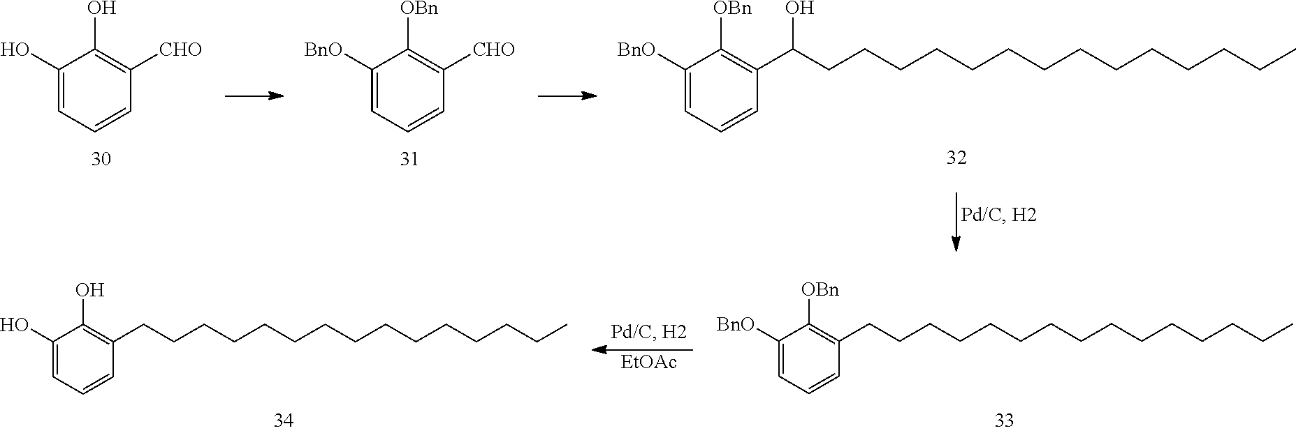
C1(O)=CC=CC([CHO])=C1O.C1([BnO])=CC=CC([CHO])=C1[OBn].C1([BnO])=CC=CC(C(CCCCCCCCCCCCCC)O)=C1[OBn].[EtOAc].C1(O)=CC=CC(CCCCCCCCCCCCCCC)=C1O.C1([BnO])=CC=CC(CCCCCCCCCCCCCCC)=C1[OBn]
